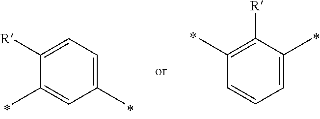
C1=C(C)C([R])=C(C)C=C1.C1(C)=CC=C([R])C(C)=C1
